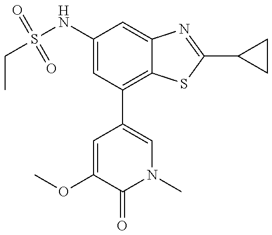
CCS(NC1=CC(C2=CN(C)C(=O)C(OC)=C2)=C2C(=C1)N=C(C1CC1)S2)(=O)=O
